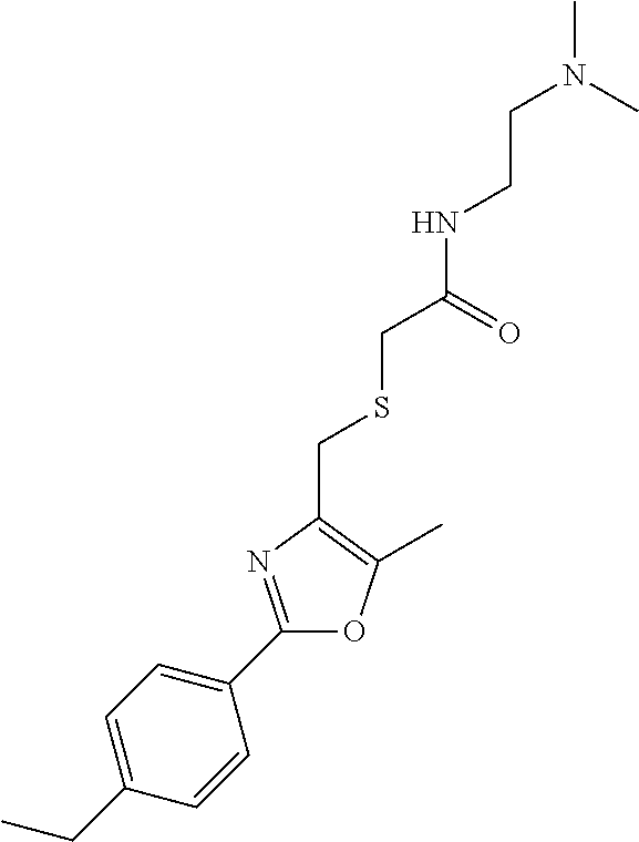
C1=C(CC)C=CC(C2=NC(CSCC(NCCN(C)C)=O)=C(C)O2)=C1
